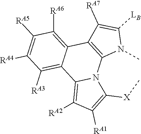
C1([RA5])=C([RA4])C([RA3])=C2C(=C1[RA6])C1=C(N3C2=C([RA2])C([RA1])=C3[X]C)N(C)C([LB])=C1[RA7]
